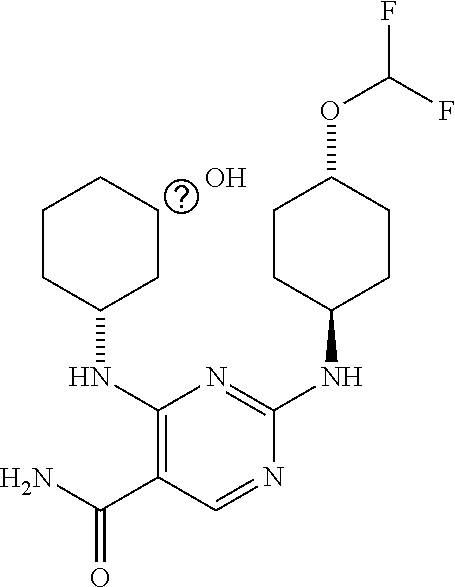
C1CC(NC2=C(C(N)=O)C=NC(NC3CCC(OC(F)F)CC3)=N2)CCC1.O
